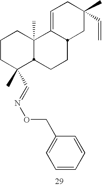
C1CC(C=NOCC2=CC=CC=C2)(C)C2C(C)(C1)C1=CCC(C)(C=C)CC1CC2
